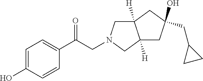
C1=C(O)C=CC(C(=O)CN2CC3([H])C([H])(C2)CC(O)(CC2CC2)C3)=C1
